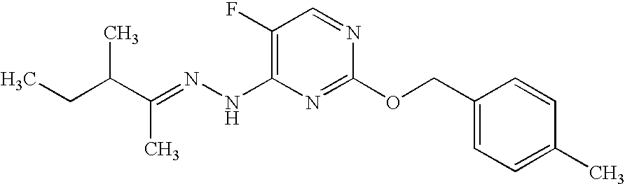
C1(F)=C(NN=C(C(CC)C)C)N=C(OCC2=CC=C(C)C=C2)N=C1
